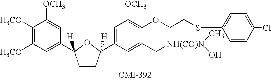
C1([H3CO])=C([H3CO])C=C(C2([H])CCC(C3=CC([OCH3])=C(OCCSC4=CC=C(Cl)C=C4)C(C[NH(CO)N](C)O)=C3)([H])O2)C=C1[OCH3]
